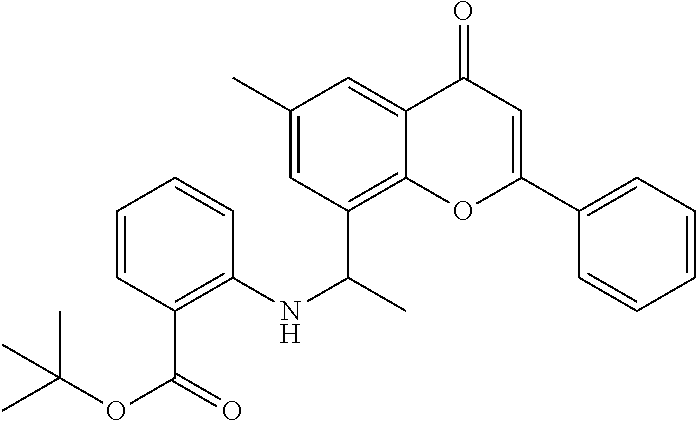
C1(C(C)NC2=C(C(OC(C)(C)C)=O)C=CC=C2)=C2C(=CC(C)=C1)C(=O)C=C(C1=CC=CC=C1)O2
